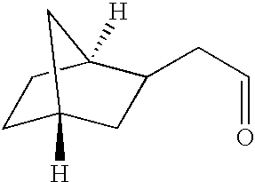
C1C2([H])CC(CC=O)C([H])(C1)C2
